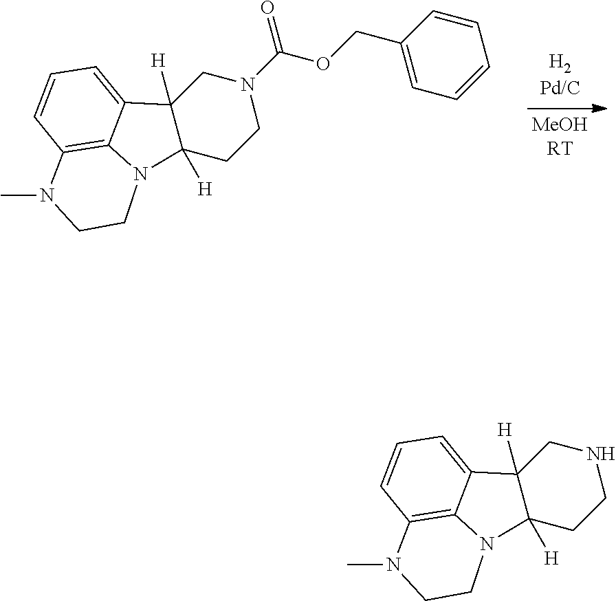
N1(C(OCC2=CC=CC=C2)=O)CC2([H])C([H])(CC1)N1C3=C(C=CC=C23)N(C)CC1.N1CC2([H])C([H])(CC1)N1C3=C(C=CC=C23)N(C)CC1
